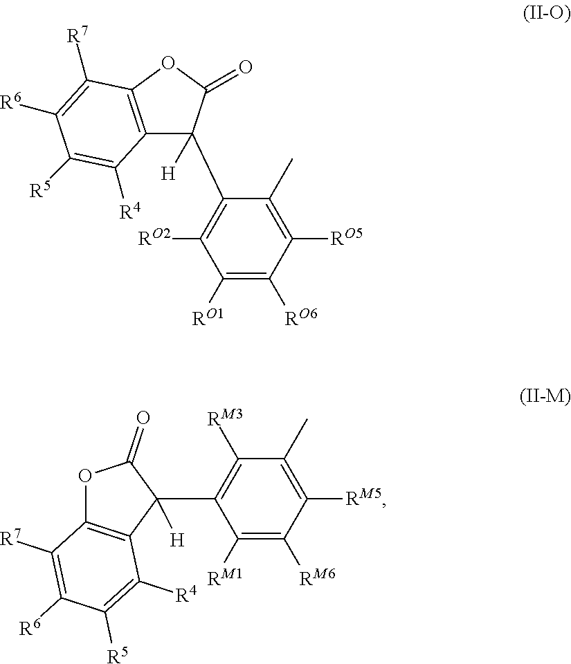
O1C2=C(C(C3=C([RM3])C(C)=C([RM5])C([RM6])=C3[RM1])([H])C1=O)C([R4])=C([R5])C([R6])=C2[R7].C1(C2([H])C3=C(OC2=O)C([R7])=C([R6])C([R5])=C3[R4])=C([RO2])C([RO1])=C([RO6])C([RO5])=C1C
